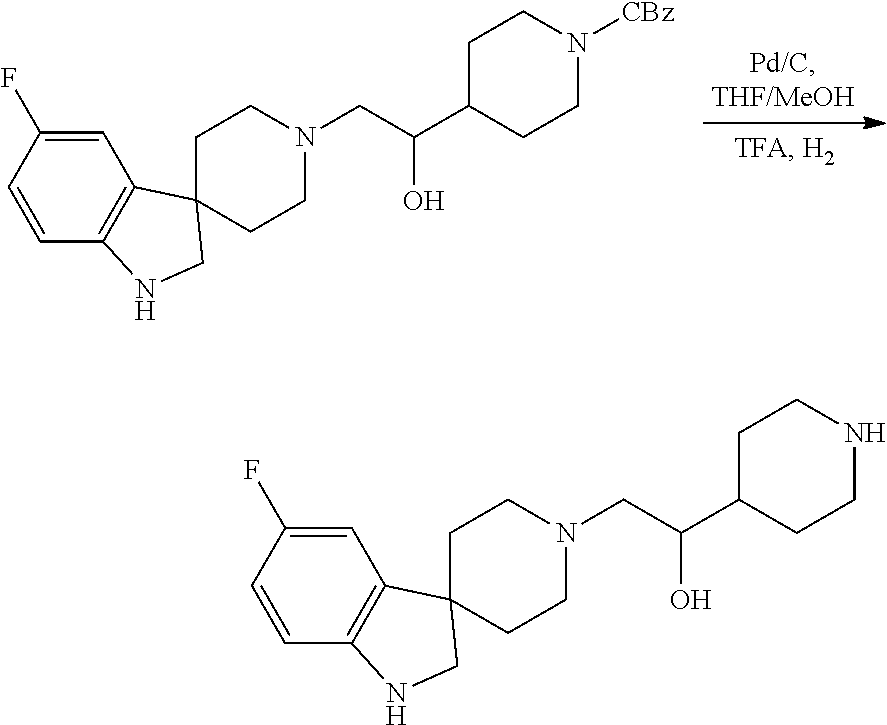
C1=C(F)C=CC2=C1C1(CN2)CCN(CC(C2CCN([CBz])CC2)O)CC1.C1=C(F)C=CC2=C1C1(CN2)CCN(CC(C2CCNCC2)O)CC1
